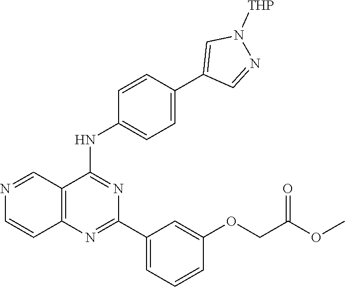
C12=C(N=C(C3=CC=CC(OCC(OC)=O)=C3)N=C1NC1=CC=C(C3=CN([THP])N=C3)C=C1)C=CN=C2
